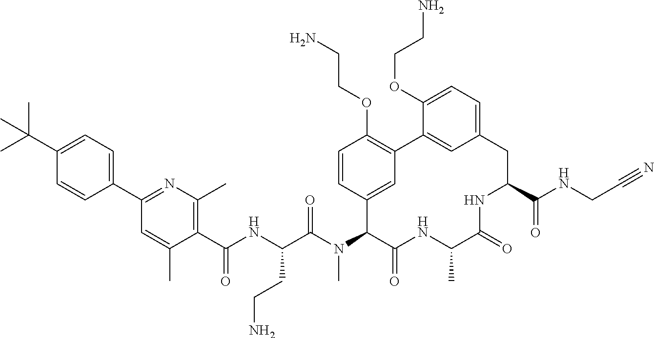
C1(C(NC(C(N(C2C(=O)NC(C)C(=O)NC(C(NCC#N)=O)CC3=CC=C(OCCN)C(=C3)C3=C(OCCN)C=CC2=C3)C)=O)CCN)=O)=C(C)N=C(C2=CC=C(C(C)(C)C)C=C2)C=C1C
